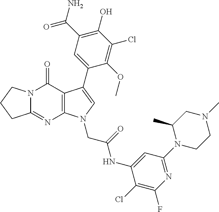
C12=NC3=C(C(=O)N1CCC2)C(C1=CC(C(N)=O)=C(O)C(Cl)=C1OC)=CN3CC(NC1=CC(N2CCN(C)CC2C)=NC(F)=C1Cl)=O
